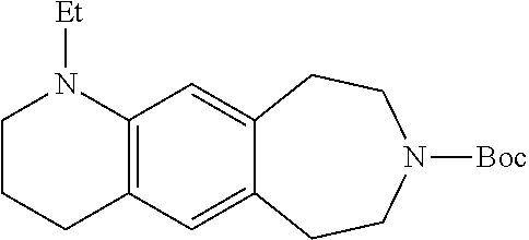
C12=C(C=C3C(=C1)CCN([Boc])CC3)N([Et])CCC2
